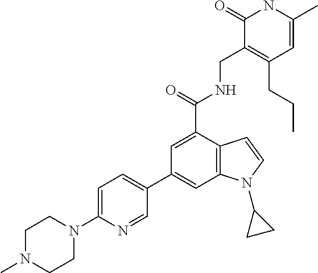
C12=C(C(C(=O)NCC3=C(CCC)C=C(C)NC3=O)=CC(C3=CC=C(N4CCN(C)CC4)N=C3)=C1)C=CN2C1CC1
